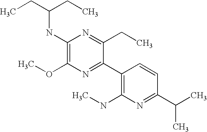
C1(OC)=C(NC(CC)CC)N=C(CC)C(C2=C(NC)N=C(C(C)C)C=C2)=N1
